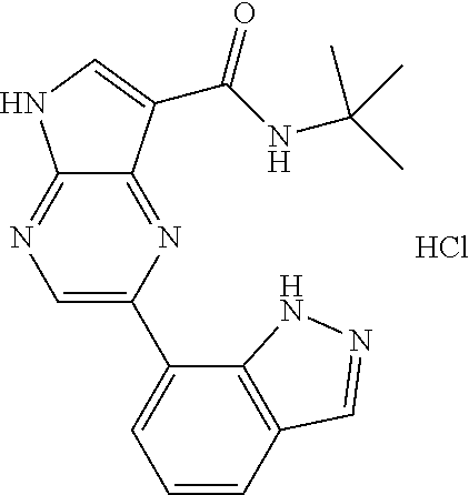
C1=C(C2=CC=CC3=C2NN=C3)N=C2C(=N1)NC=C2C(NC(C)(C)C)=O.Cl
